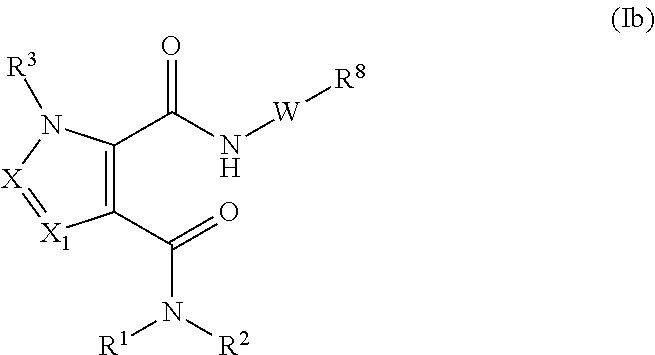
C1(C(=O)N([R2])[R1])=C(C(N[W][R8])=O)N([R3])[X]=[X1]1
